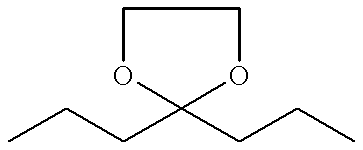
CCCC1(CCC)OCCO1
